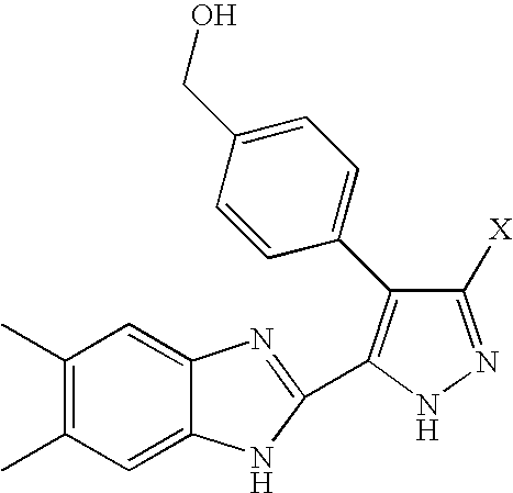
C1(C)=C(C)C=C2C(=C1)N=C(C1=C(C3=CC=C(CO)C=C3)C([X])=NN1)N2
